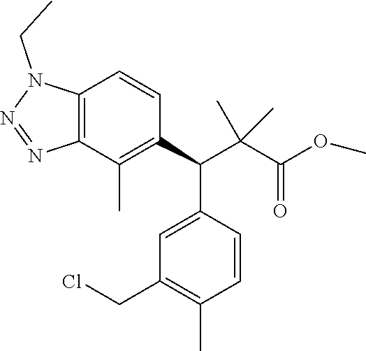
C12=C(C(C)=C(C(C3=CC(CCl)=C(C)C=C3)C(C(OC)=O)(C)C)C=C1)N=NN2CC
